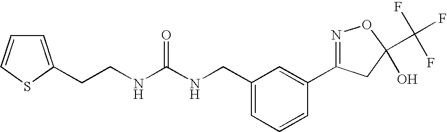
N(C(NCC1=CC=CC(C2=NOC(C(F)(F)F)(O)C2)=C1)=O)CCC1=CC=CS1
